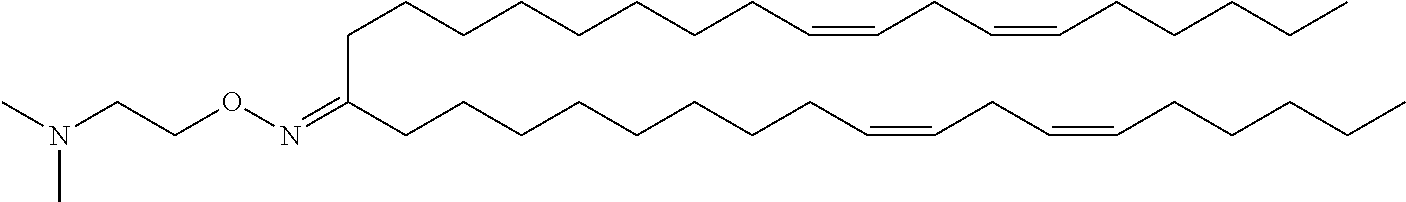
N(CCON=C(CCCCCCCCC=CCC=CCCCCC)CCCCCCCCC=CCC=CCCCCC)(C)C
